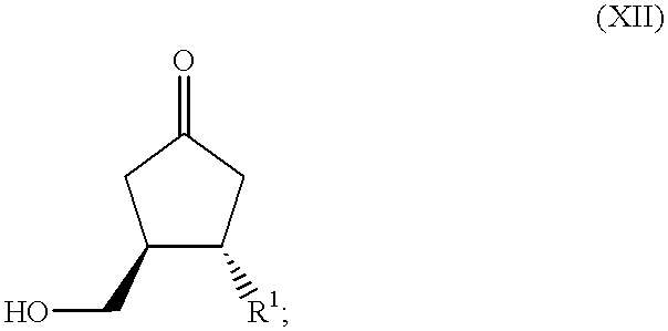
OCC1C([R1])CC(=O)C1
